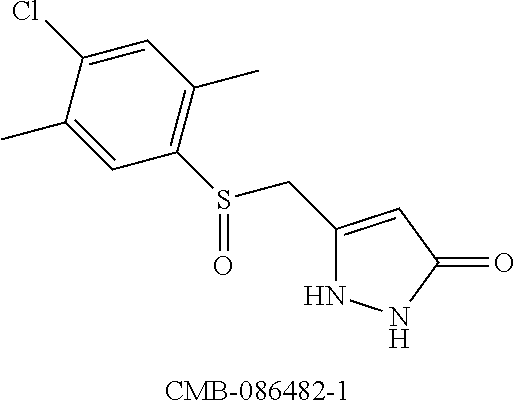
C1(CS(C2=C(C)C=C(Cl)C(C)=C2)=O)=CC(=O)NN1
